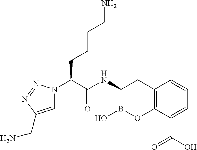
C12=C(C(C(O)=O)=CC=C1)OB(O)C(NC(C(N1C=C(CN)N=N1)CCCCN)=O)C2
